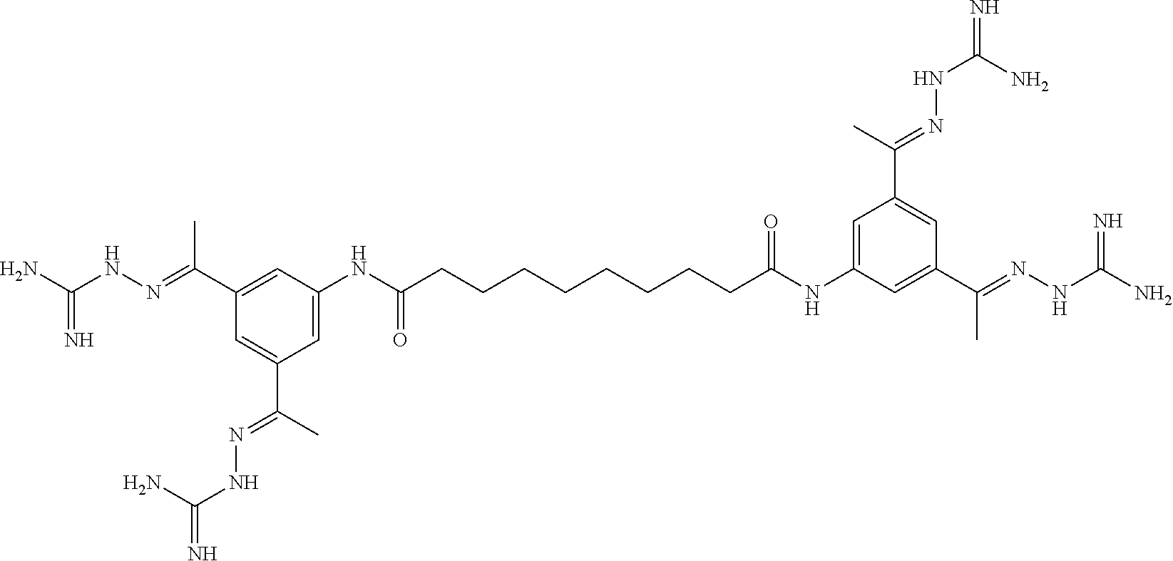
NC(NN=C(C1=CC(NC(CCCCCCCCC(NC2=CC(C(C)=NNC(=N)N)=CC(C(=NNC(N)=N)C)=C2)=O)=O)=CC(C(C)=NNC(=N)N)=C1)C)=N
